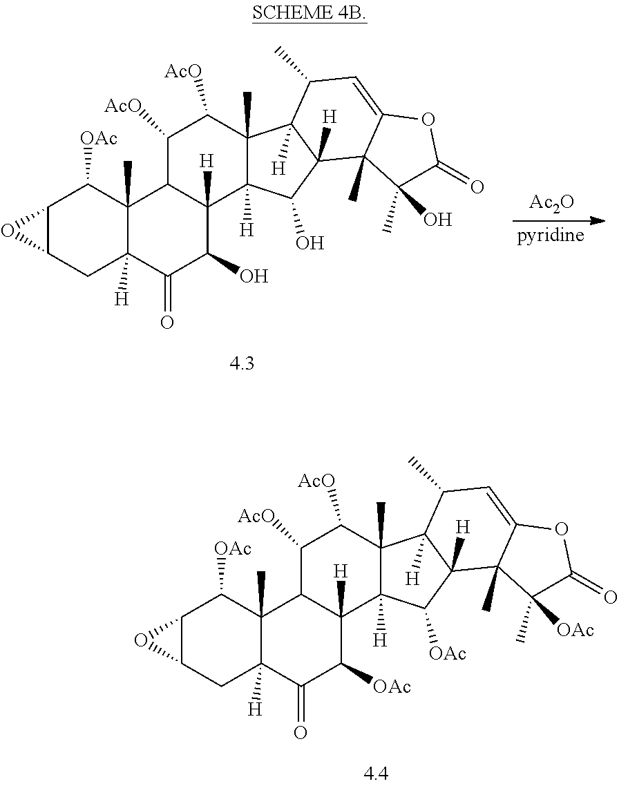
[Ac2O].[pyridine].C12C(CC3([H])C(C)(C1[OAc])C1C([H])(C(O)C3=O)C3([H])C(C)(C([AcO])C1[AcO])C1([H])C([H])(C3O)C3(C)C(=CC1C)OC(=O)C3(O)C)O2.C12C(CC3([H])C(C)(C1[OAc])C1C([H])(C([OAc])C3=O)C3([H])C(C)(C([AcO])C1[AcO])C1([H])C([H])(C3[OAc])C3(C)C(=CC1C)OC(=O)C3([OAc])C)O2
